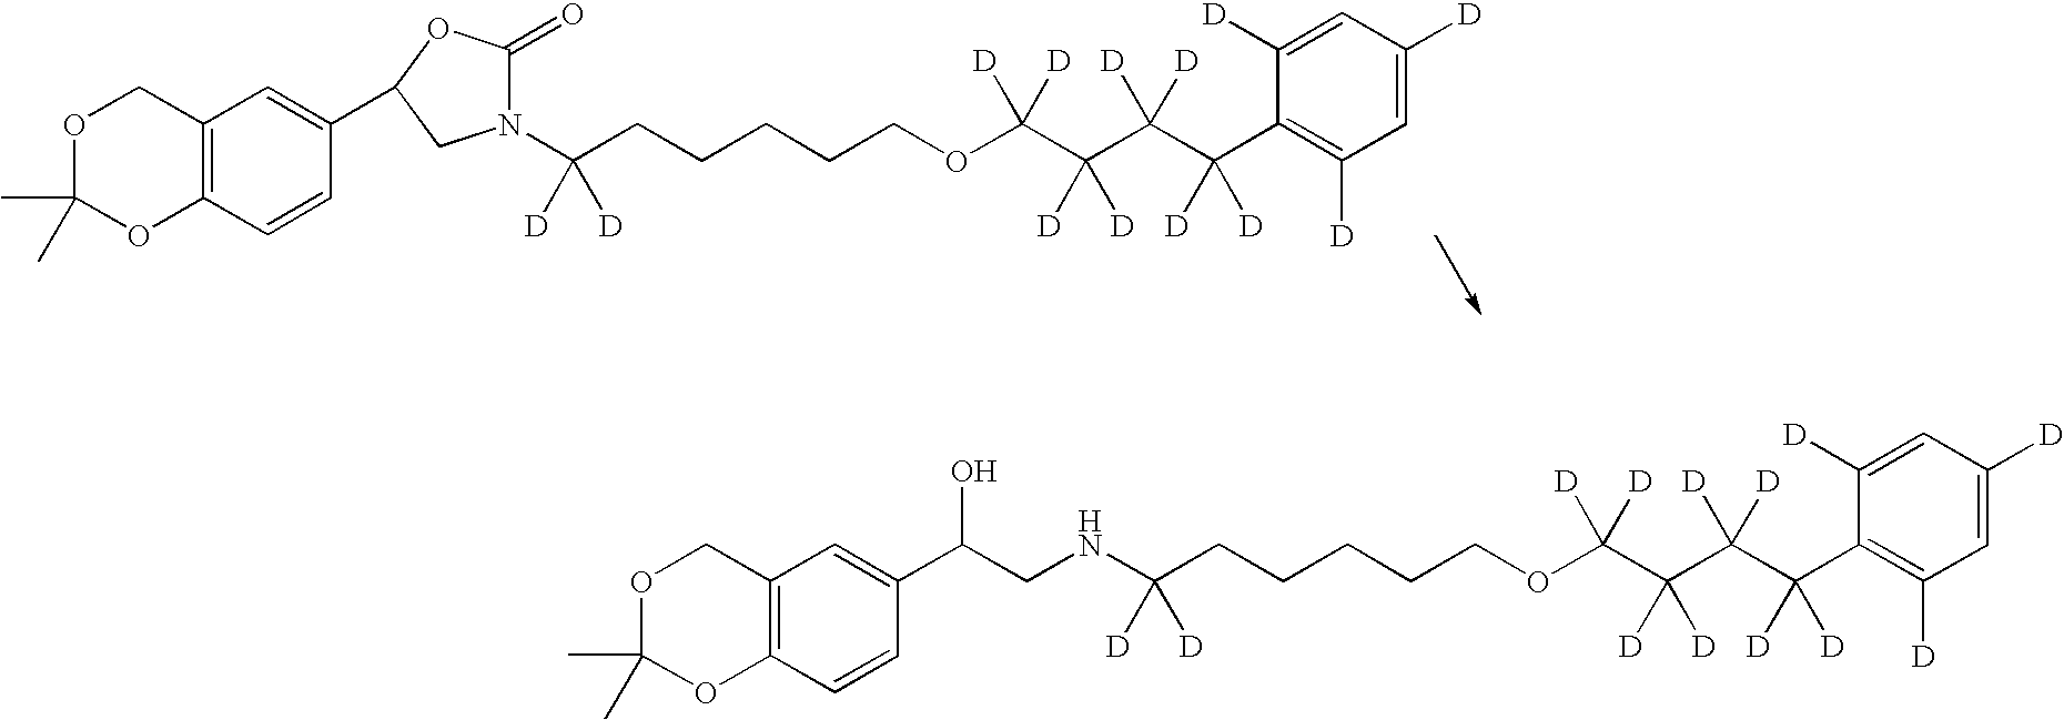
C1=C([D])C=C([D])C(C(C(C(C(OCCCCCC(N2C(=O)OC(C3=CC4=C(C=C3)OC(C)(C)OC4)C2)([D])[D])([D])[D])([D])[D])([D])[D])([D])[D])=C1[D].C1=C([D])C=C([D])C(C(C(C(C(OCCCCCC(NCC(C2=CC3=C(C=C2)OC(C)(C)OC3)O)([D])[D])([D])[D])([D])[D])([D])[D])([D])[D])=C1[D]
